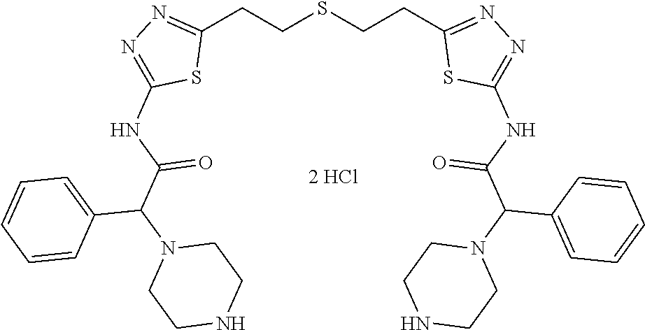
C1(CCSCCC2=NN=C(NC(C(N3CCNCC3)C3=CC=CC=C3)=O)S2)=NN=C(NC(C(N2CCNCC2)C2=CC=CC=C2)=O)S1
